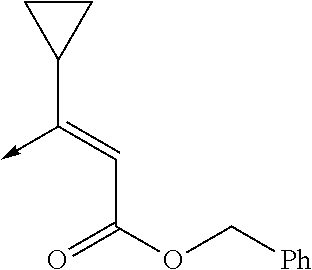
C(C(OC[Ph])=O)=C(->C)C1CC1
